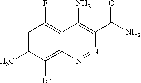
C1=C(C)C(Br)=C2C(=C1F)C(N)=C(C(N)=O)N=N2
